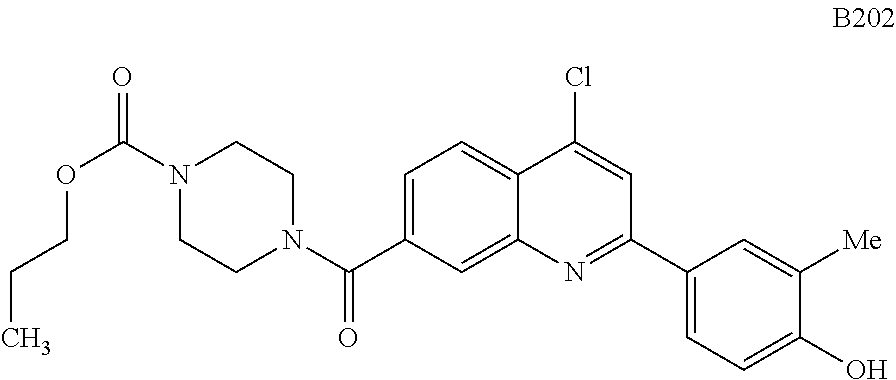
C1=C(C(N2CCN(C(=O)OCCC)CC2)=O)C=C2C(=C1)C(Cl)=CC(C1=CC=C(O)C([Me])=C1)=N2
